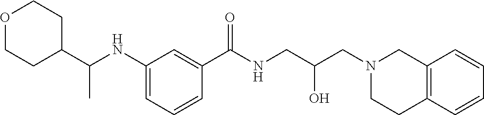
C1(NC(C2CCOCC2)C)=CC=CC(C(NCC(CN2CCC3=C(C2)C=CC=C3)O)=O)=C1
